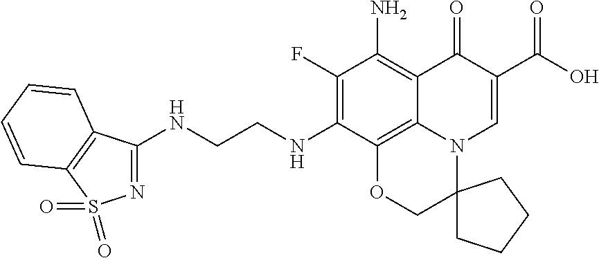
N(CCNC1=C(F)C(N)=C2C3=C1OCC1(N3C=C(C(O)=O)C2=O)CCCC1)C1=NS(=O)(=O)C2=C1C=CC=C2
